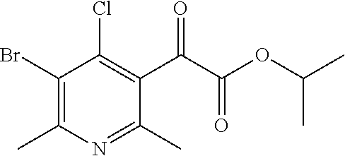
C1(Br)=C(C)N=C(C)C(C(C(OC(C)C)=O)=O)=C1Cl
